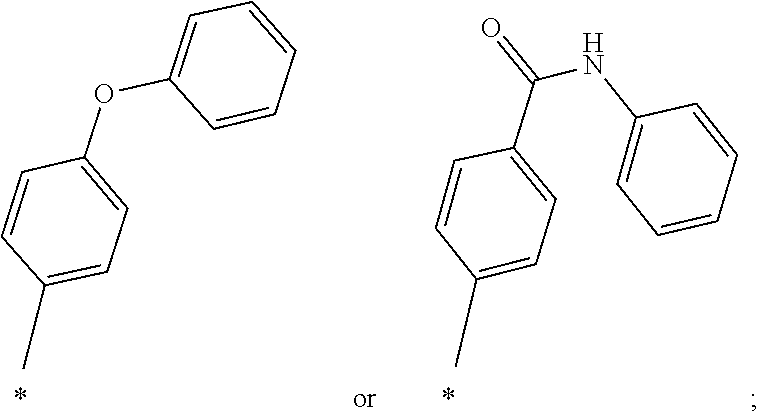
C1=CC(C)=CC=C1OC1=CC=CC=C1.C1=CC=CC=C1NC(C1=CC=C(C)C=C1)=O
